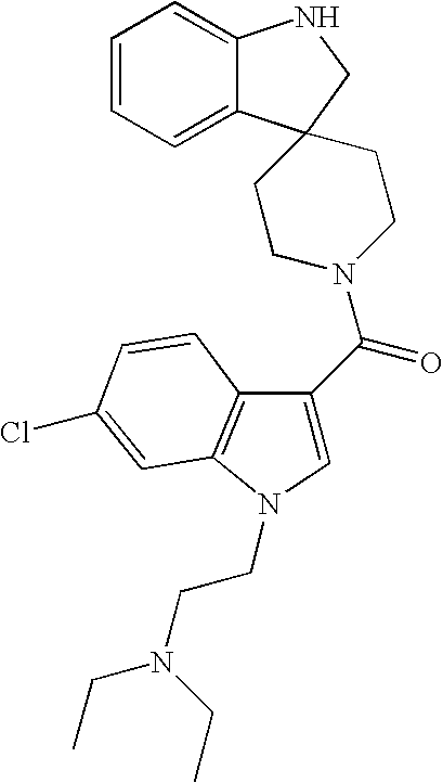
C1=CC=C2C(=C1)NCC21CCN(C(C2=CN(CCN(CC)CC)C3=C2C=CC(Cl)=C3)=O)CC1
